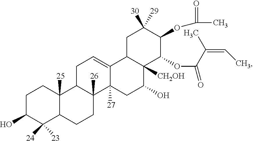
C1C(O)C([24])([23])C2C([25])(C1)C1C([26])(CC2)C2([27])C(=CC1)C1C([CH2OH])(C(O)C2)C(OC(=O)C(=CC)C)C(OC(=O)C)C([30])([29])C1
